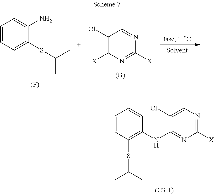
C1=CC=C(SC(C)C)C(N)=C1.[(F)].C1(Cl)=C([X])N=C([X])N=C1.C1(Cl)=CN=C([X])N=C1NC1=C(SC(C)C)C=CC=C1.[(C3-1)]
